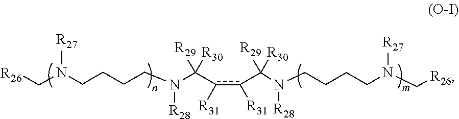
[R26]CN(CCCCN(C(c(c([R31])C(N(CCCCN(C[R26])[R27])[R28])([R29])[R30])[R31])([R29])[R30])[R28])[R27]
